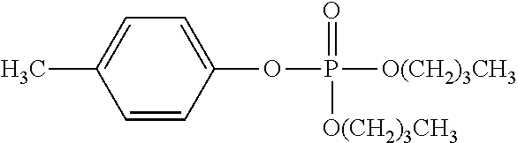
C1=CC(OP([O(CH2)3CH3])(=O)[O(CH2)3CH3])=CC=C1C
